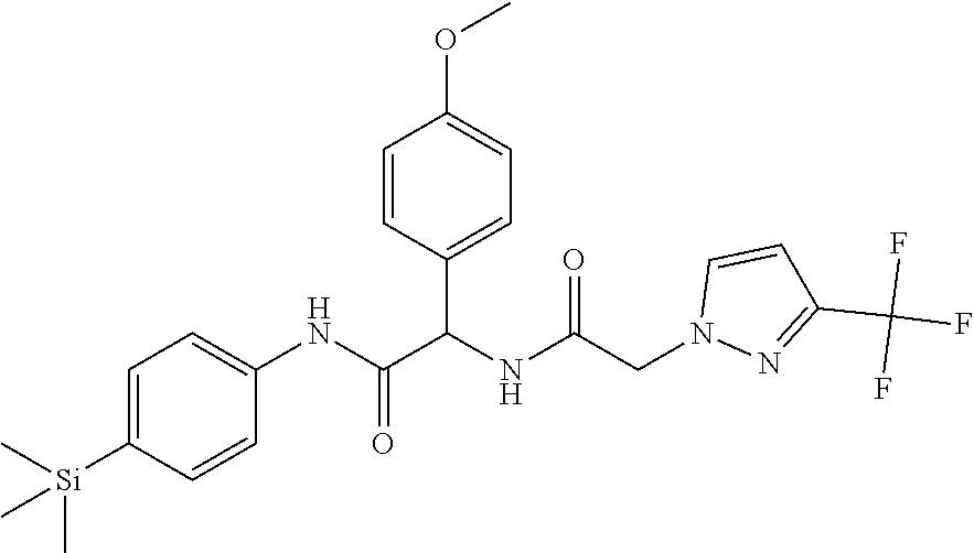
C1=C([Si](C)(C)C)C=CC(NC(=O)C(NC(CN2N=C(C(F)(F)F)C=C2)=O)C2=CC=C(OC)C=C2)=C1
